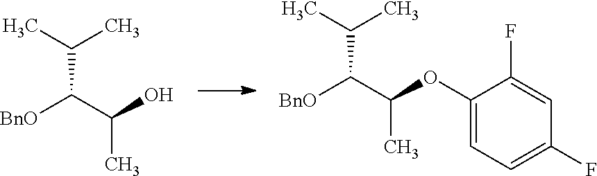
C(C(C(O)C)[BnO])(C)C.C(C(C(OC1=CC=C(F)C=C1F)C)[BnO])(C)C
